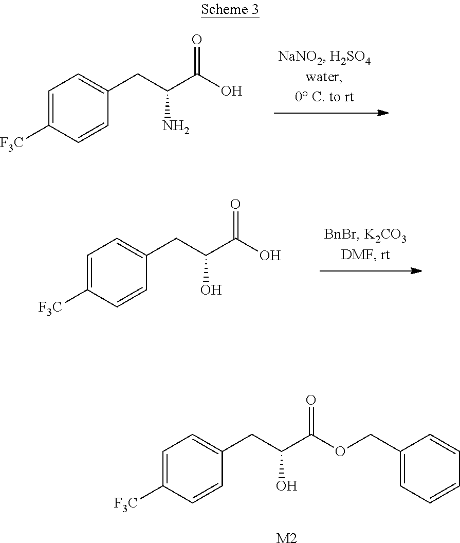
C1=C([F3C])C=CC(CC(C(O)=O)N)=C1.C1=C([F3C])C=CC(CC(C(O)=O)O)=C1.C1=C([F3C])C=CC(CC(C(OCC2=CC=CC=C2)=O)O)=C1.[M2]
